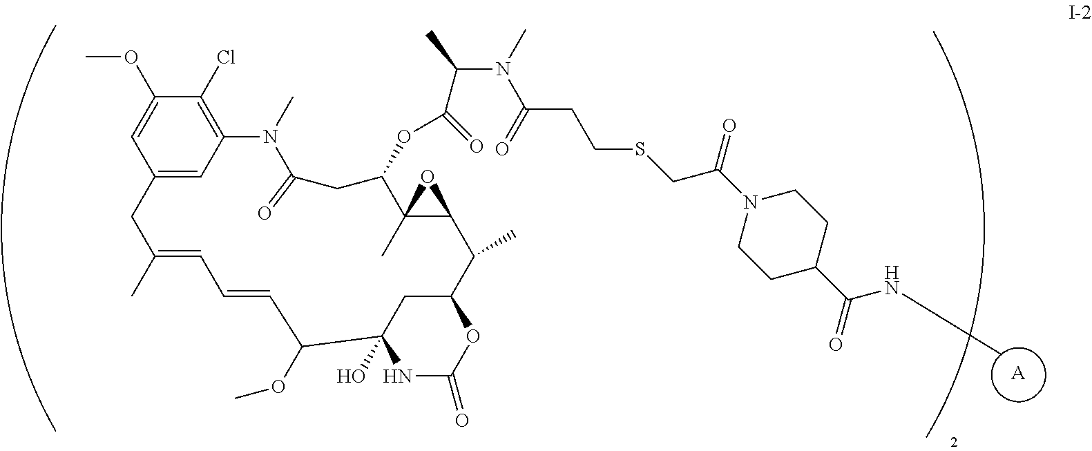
C12=CC(=C(Cl)C(OC)=C1)N(C)C(=O)CC(OC(C(N(C)C(CCSCC(N1CCC(C(=O)NC)CC1)=O)=O)C)=O)C1(C)C(C(C)C3CC(O)(C(OC)C=CC=C(C)C2)NC(=O)O3)O1.[A]
